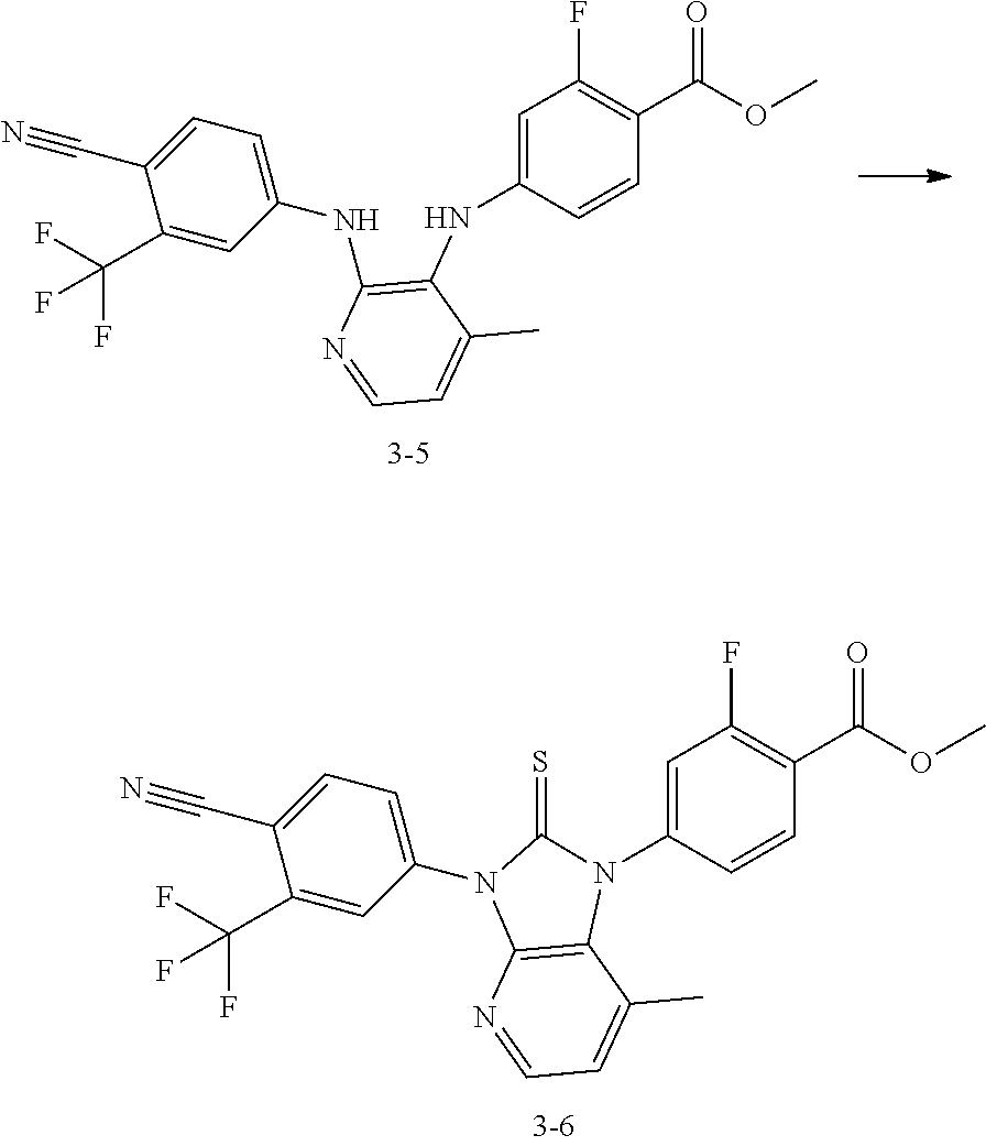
C1(C(F)(F)F)=CC(N2C3=C(C(C)=CC=N3)N(C3=CC(F)=C(C(OC)=O)C=C3)C2=S)=CC=C1C#N.C1(C(F)(F)F)=CC(NC2=C(NC3=CC(F)=C(C(OC)=O)C=C3)C(C)=CC=N2)=CC=C1C#N
